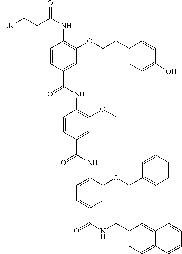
C1=CC(C(NC2=C(OC)C=C(C(NC3=CC=C(C(NCC4=CC=C5C(=C4)C=CC=C5)=O)C=C3OCC3=CC=CC=C3)=O)C=C2)=O)=CC(OCCC2=CC=C(O)C=C2)=C1NC(CCN)=O
